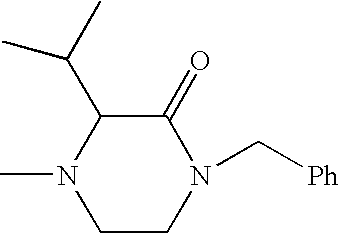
CN1CCN(C[Ph])C(=O)C1C(C)C
